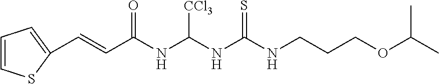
C1=CSC(C=CC(NC(NC(NCCCOC(C)C)=S)[CCl3])=O)=C1
